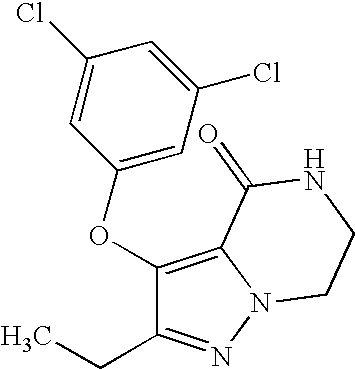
C1(OC2=CC(Cl)=CC(Cl)=C2)=C2N(N=C1CC)CCNC2=O
